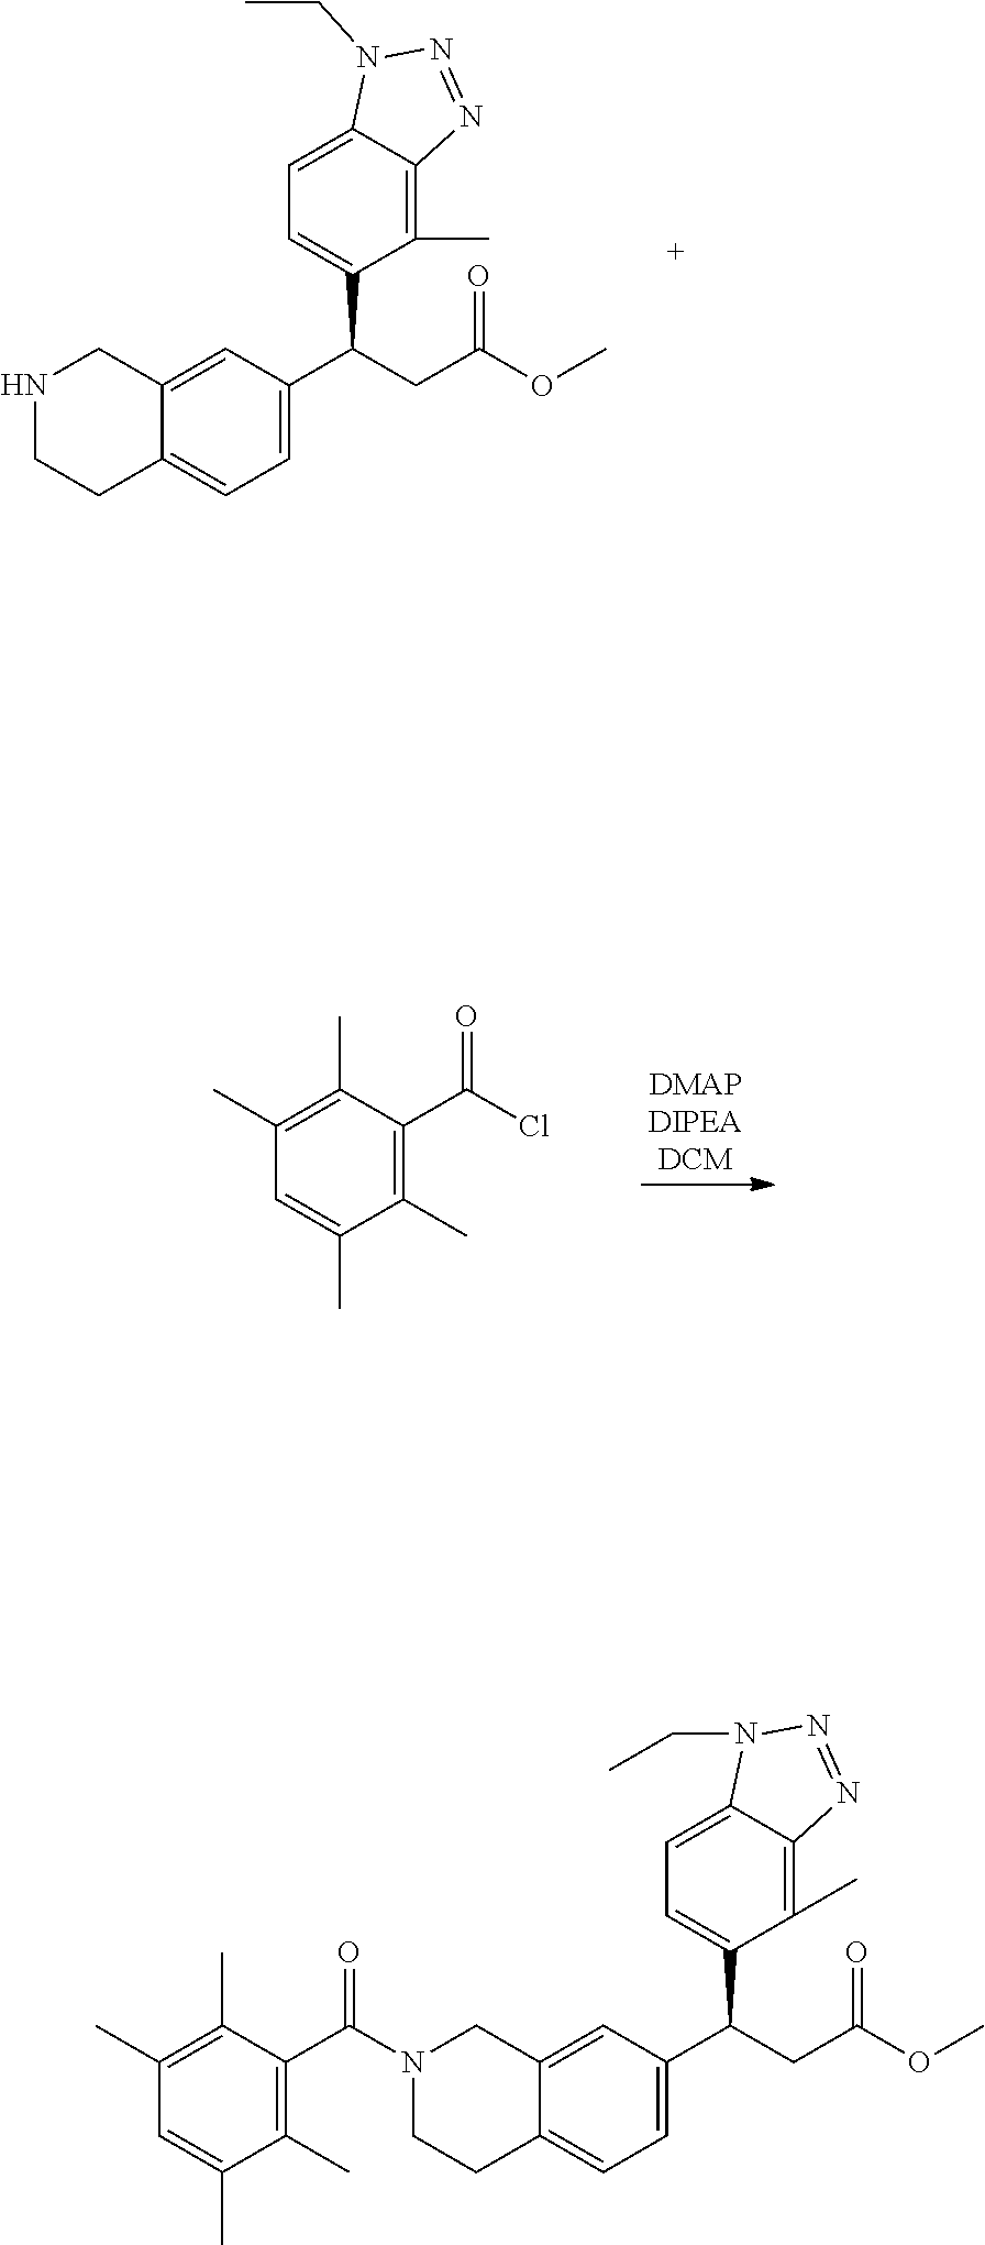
N1CCC2=CC=C(C(CC(OC)=O)C3=CC=C4C(=C3C)N=NN4CC)C=C2C1.C1(C)=C(C)C(C(Cl)=O)=C(C)C(C)=C1.N1(C(C2=C(C)C(C)=CC(C)=C2C)=O)CCC2=CC=C(C(CC(OC)=O)C3=CC=C4C(=C3C)N=NN4CC)C=C2C1
